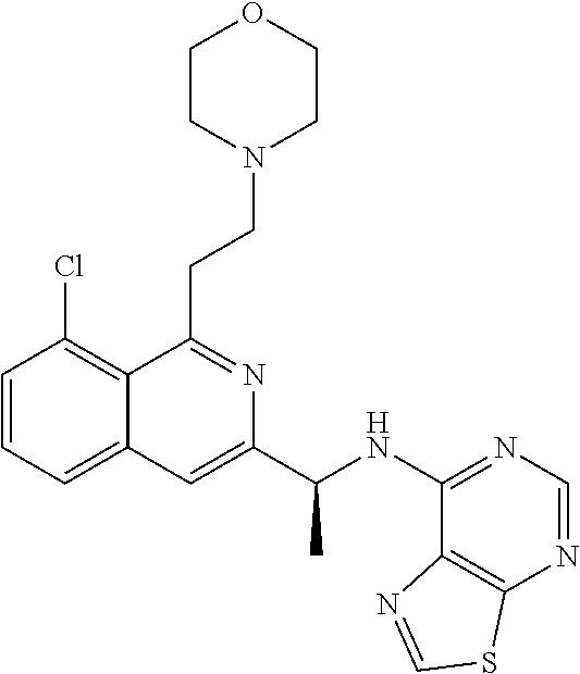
C1=CC=C2C(=C1Cl)C(CCN1CCOCC1)=NC(C(NC1=NC=NC3=C1N=CS3)C)=C2
